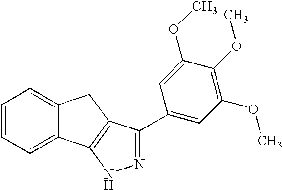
C1=CC=C2C(=C1)CC1=C2NN=C1C1=CC(OC)=C(OC)C(OC)=C1
